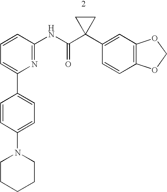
C1CCCCN1C1=CC=C(C2=CC=CC(NC(C3(C4=CC5=C(C=C4)OCO5)CC3)=O)=N2)C=C1
